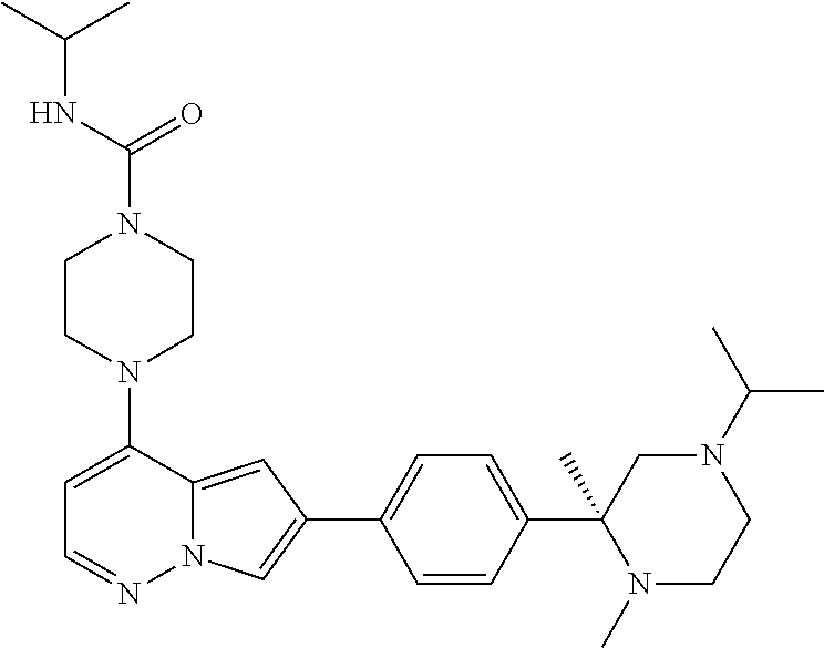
N1(C2=CC=NN3C2=CC(C2=CC=C(C4(C)N(C)CCN(C(C)C)C4)C=C2)=C3)CCN(C(=O)NC(C)C)CC1
